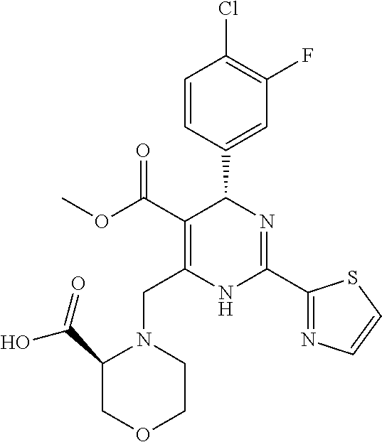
C1=CC(C2C(C(=O)OC)=C(CN3C(C(O)=O)COCC3)NC(C3=NC=CS3)=N2)=CC(F)=C1Cl
